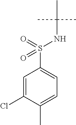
C1=C(Cl)C(C)=CC=C1S(=O)(=O)NC(C)(C)C
